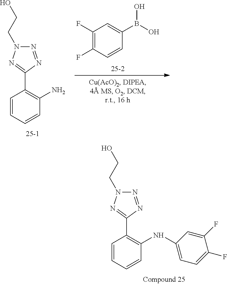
N1=NC(C2=C(NC3=CC=C(F)C(F)=C3)C=CC=C2)=NN1CCO.N1=NC(C2=C(N)C=CC=C2)=NN1CCO.C1(B(O)O)=CC(F)=C(F)C=C1
